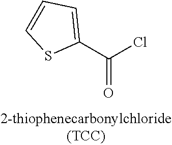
C1(C(Cl)=O)=CC=CS1
